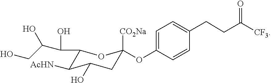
C1(C(O)C(CO)O)C([AcHN])C(O)CC([CO2Na])(OC2=CC=C(CCC([CF3])=O)C=C2)O1
